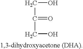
C(C(CO)=O)O
